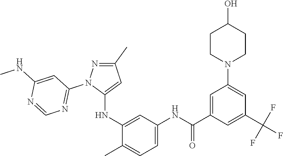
C1(C)=NN(C2=NC=NC(NC)=C2)C(NC2=CC(NC(=O)C3=CC(N4CCC(O)CC4)=CC(C(F)(F)F)=C3)=CC=C2C)=C1
